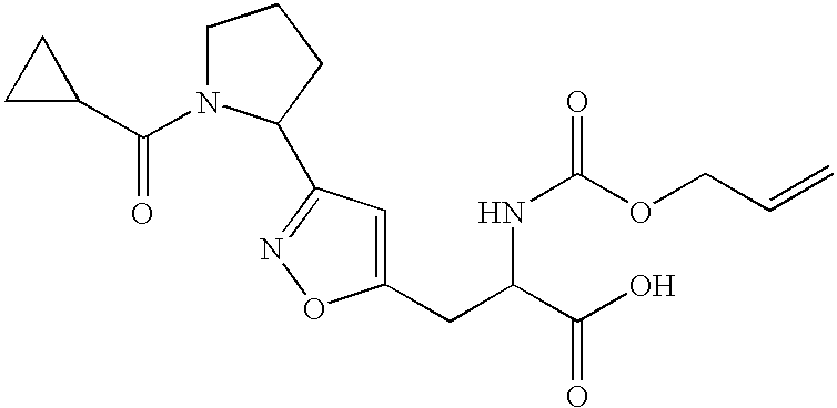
C1=C(CC(C(O)=O)NC(OCC=C)=O)ON=C1C1N(C(C2CC2)=O)CCC1
